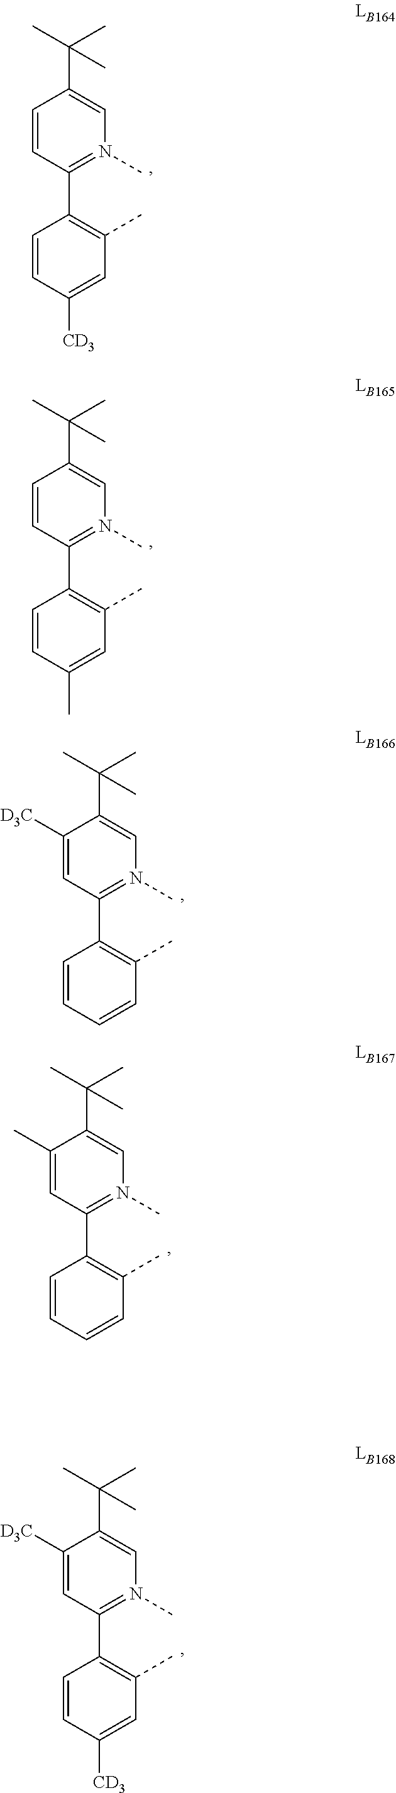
C1=CC(C2=C(C)C=C([CD3])C=C2)=N(C)C=C1C(C)(C)C.C1([D3C])=CC(C2=C(C)C=CC=C2)=N(C)C=C1C(C)(C)C.C1(C)=CC(C2=C(C)C=CC=C2)=N(C)C=C1C(C)(C)C.C1([D3C])=CC(C2=C(C)C=C([CD3])C=C2)=N(C)C=C1C(C)(C)C.C1=CC(C2=C(C)C=C(C)C=C2)=N(C)C=C1C(C)(C)C
